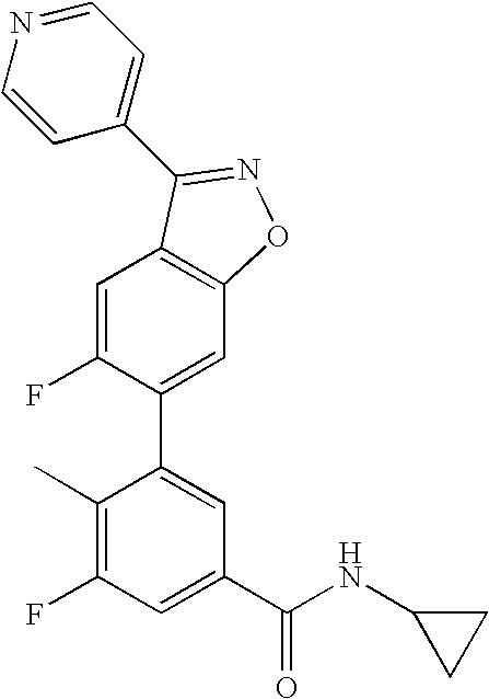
C1=C(F)C(C2=CC(C(NC3CC3)=O)=CC(F)=C2C)=CC2=C1C(C1=CC=NC=C1)=NO2
